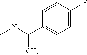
C1=C(F)C=CC(C(NC)C)=C1
